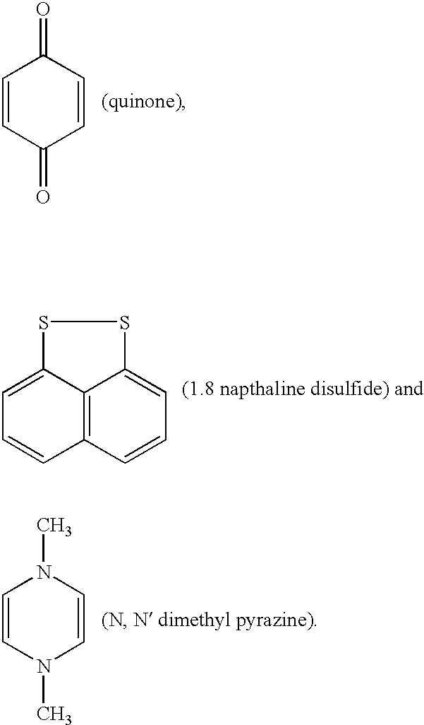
C1=CC(=O)C=CC1=O.C1=C2C3=C(C=C1)C=CC=C3SS2.C1=CN(C)C=CN1C
